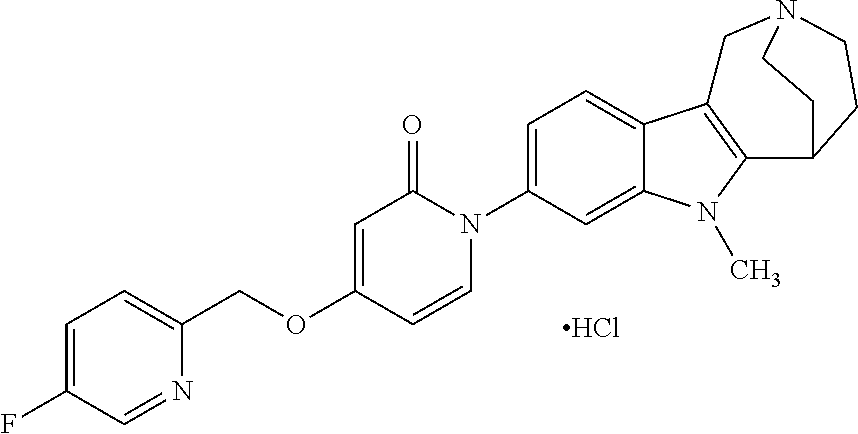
C1=C(F)C=NC(COC2=CC(=O)N(C3=CC=C4C(=C3)N(C)C3=C4CN4CCC3CC4)C=C2)=C1.Cl
